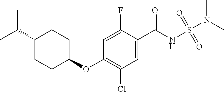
O=S(NC(C1=CC(Cl)=C(OC2CCC(C(C)C)CC2)C=C1F)=O)(N(C)C)=O
